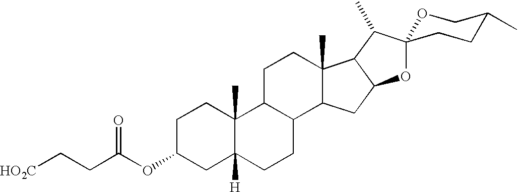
C1C(OC(CC[HO2C])=O)CC2([H])C(C)(C1)C1C(CC2)C2C(C)(CC1)C1C(C2)OC2(C1C)OCC(C)CC2
